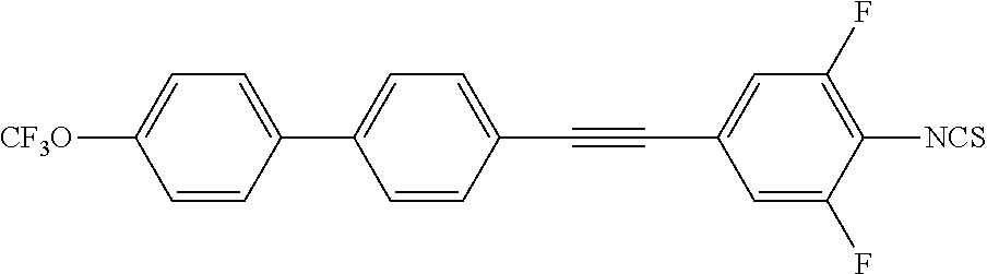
[CF3O]C1=CC=C(C2=CC=C(C#CC3=CC(F)=C([NCS])C(F)=C3)C=C2)C=C1
